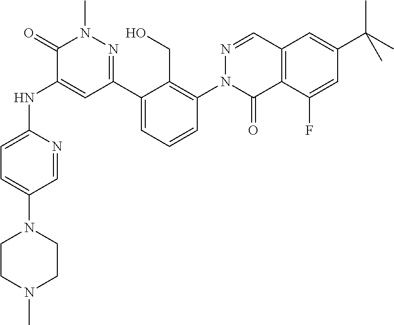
C1=NC(NC2=CC(C3=CC=CC(N4C(=O)C5=C(C=N4)C=C(C(C)(C)C)C=C5F)=C3CO)=NN(C)C2=O)=CC=C1N1CCN(C)CC1
